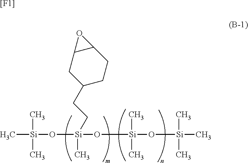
C[Si](O[Si](O[Si](O[Si](C)(C)C)(C)C)(C)CCC1CCC2C(C1)O2)(C)C.[[F1]]
